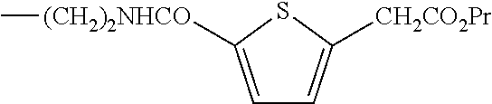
C1=C([(CH2)2NHCO]C)SC([CH2CO2Pr])=C1
